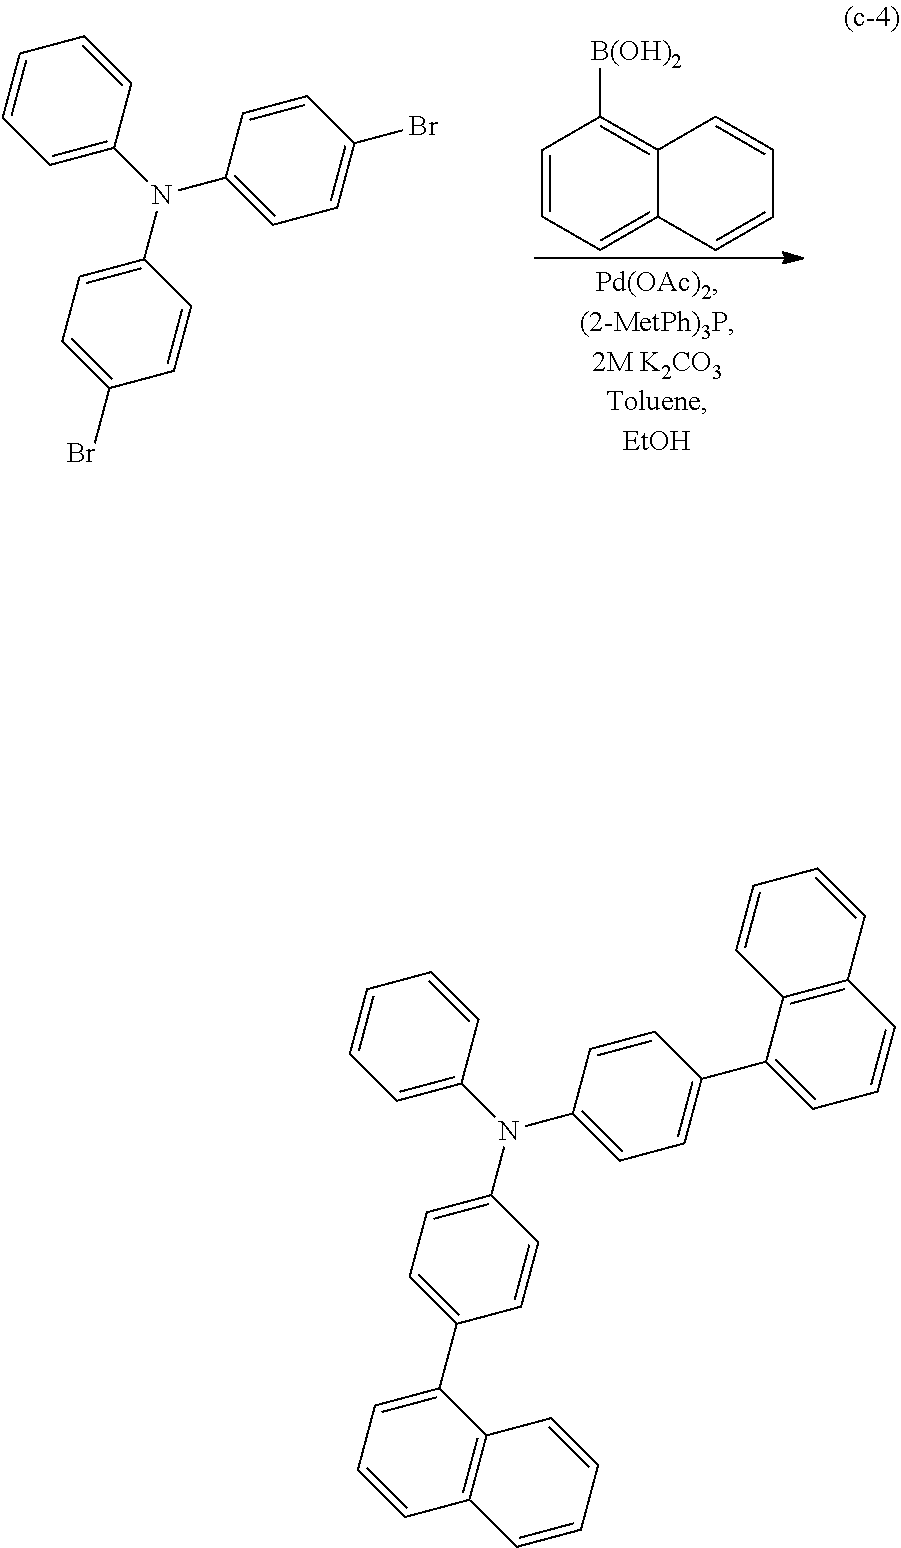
C1=CC(N(C2=CC=CC=C2)C2=CC=C(Br)C=C2)=CC=C1Br.C1=CC=C2C(=C1[B(OH)2])C=CC=C2.C1=CC(N(C2=CC=CC=C2)C2=CC=C(C3=CC=CC4=C3C=CC=C4)C=C2)=CC=C1C1=CC=CC2=C1C=CC=C2
